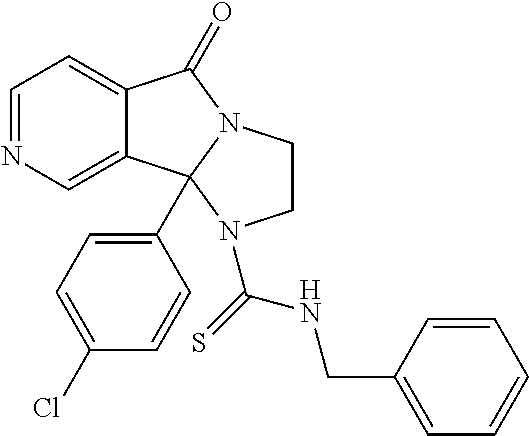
C1=NC=C2C(=C1)C(=O)N1CCN(C(NCC3=CC=CC=C3)=S)C21C1=CC=C(Cl)C=C1
